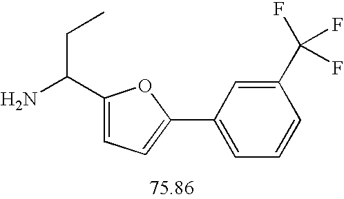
C1(C(N)CC)=CC=C(C2=CC=CC(C(F)(F)F)=C2)O1
